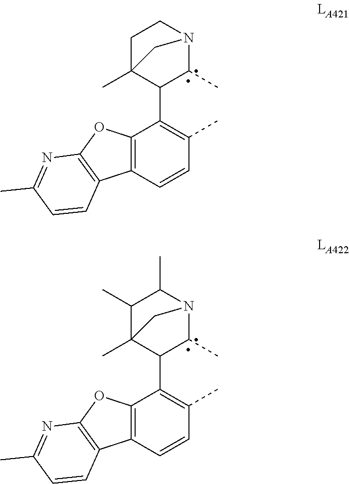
C12=C(C=CC(C)=C1C1C3(C)CN(CC3)C1C)C1=C(O2)N=C(C)C=C1.C12=C(C=CC(C)=C1C1C3(C)CN(C(C)C3C)C1C)C1=C(O2)N=C(C)C=C1
